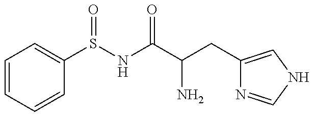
C1=CC=CC(S(NC(C(CC2=CNC=N2)N)=O)=O)=C1
